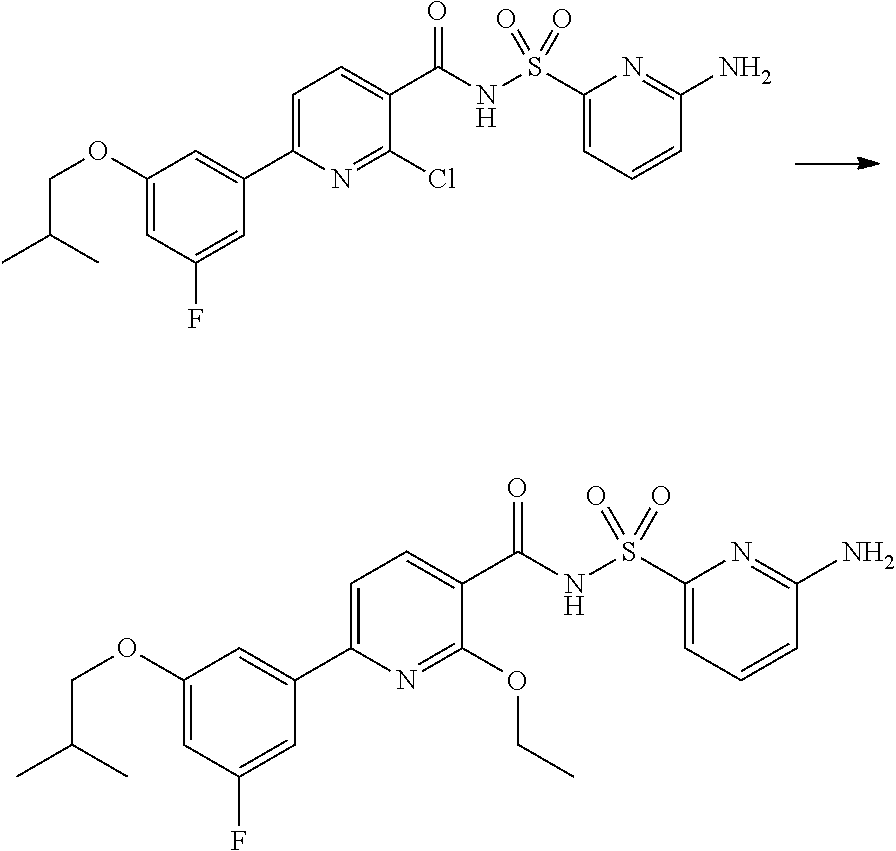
C1=C(C2=CC(OCC(C)C)=CC(F)=C2)N=C(Cl)C(C(NS(C2=CC=CC(N)=N2)(=O)=O)=O)=C1.C1=C(C2=CC(OCC(C)C)=CC(F)=C2)N=C(OCC)C(C(NS(C2=CC=CC(N)=N2)(=O)=O)=O)=C1
